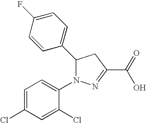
C1(C2N(C3=CC=C(Cl)C=C3Cl)N=C(C(=O)O)C2)=CC=C(F)C=C1
